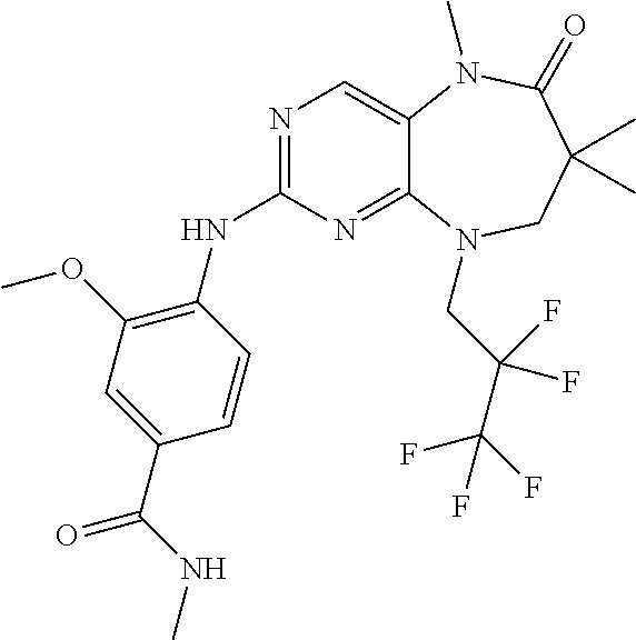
N1=C(NC2=C(OC)C=C(C(=O)NC)C=C2)N=C2C(=C1)N(C)C(=O)C(C)(C)CN2CC(F)(C(F)(F)F)F
